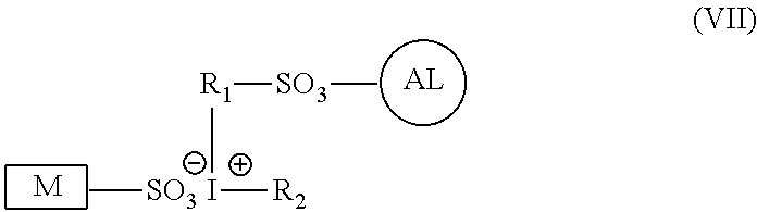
[M].C[SO3 I]([R1][SO3]C)[R2]
